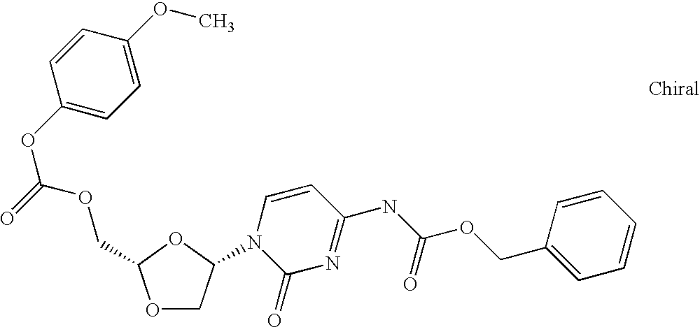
C1=CC(OC(=O)OCC2OCC(N3C(=O)N=C(NC(OCC4=CC=CC=C4)=O)C=C3)O2)=CC=C1OC
